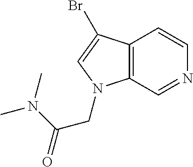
C12=C(C=NC=C1)N(CC(=O)N(C)C)C=C2Br
